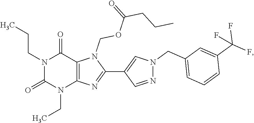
N1(CC)C(=O)N(CCC)C(=O)C2=C1N=C(C1=CN(CC3=CC=CC(C(F)(F)F)=C3)N=C1)N2COC(=O)CCC
